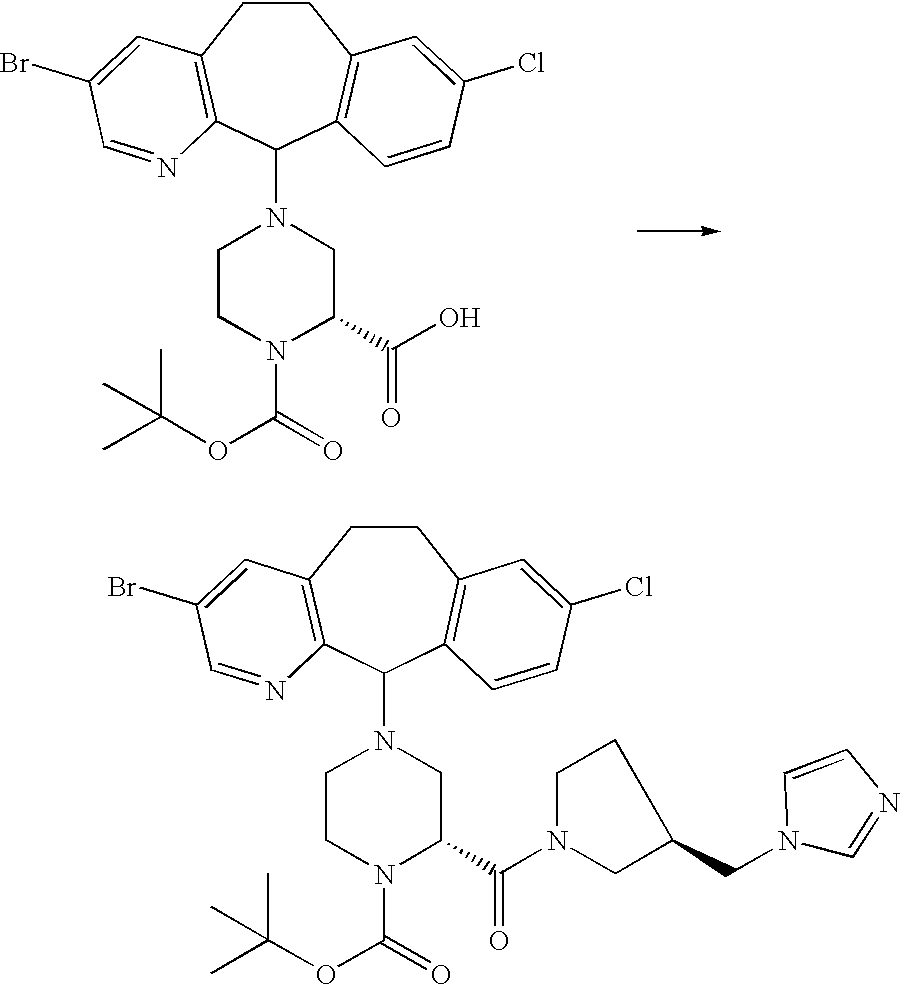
C1CC2=C(C(N3CCN(C(OC(C)(C)C)=O)C(C(N4CC(CN5C=NC=C5)CC4)=O)C3)C3=C1C=C(Cl)C=C3)N=CC(Br)=C2.C1CC2=C(C(N3CCN(C(OC(C)(C)C)=O)C(C(O)=O)C3)C3=C1C=C(Cl)C=C3)N=CC(Br)=C2
